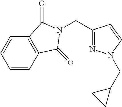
C1=CC=CC2=C1C(=O)N(CC1=NN(CC3CC3)C=C1)C2=O
